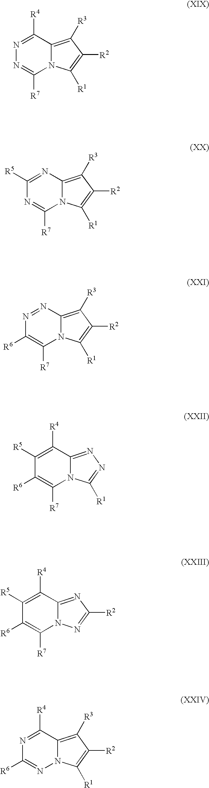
N1=C([R4])C2=C([R3])C([R2])=C([R1])N2C([R7])=N1.C1([R5])=NC2=C([R3])C([R2])=C([R1])N2C([R7])=N1.N1=NC2=C([R3])C([R2])=C([R1])N2C([R7])=C1[R6].C1([R5])=C([R4])C2=NN=C([R1])N2C([R7])=C1[R6].C1([R5])=C([R4])C2=NC([R2])=NN2C([R7])=C1[R6].N1=C([R4])C2=C([R3])C([R2])=C([R1])N2N=C1[R6]
